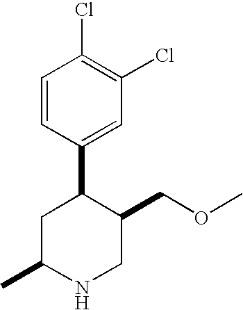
C1=CC(C2CC(C)NCC2COC)=CC(Cl)=C1Cl
